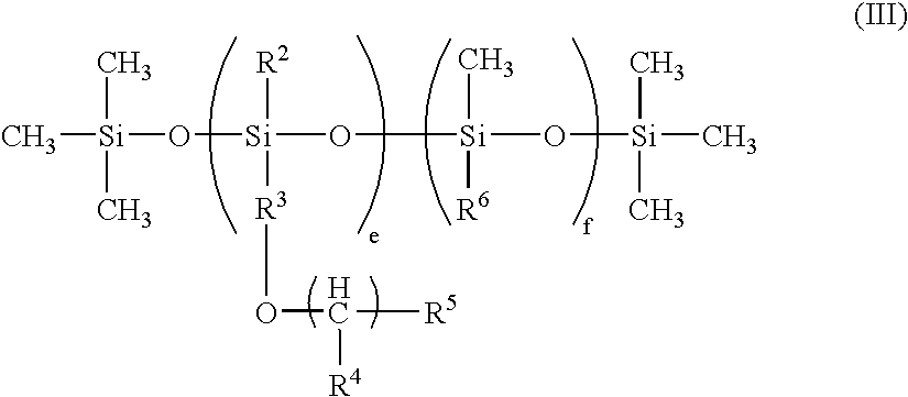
C[Si](C)(C)O[Si]([R2])([R3]OC([R4])[R5])O[Si](C)([R6])O[Si](C)(C)C
